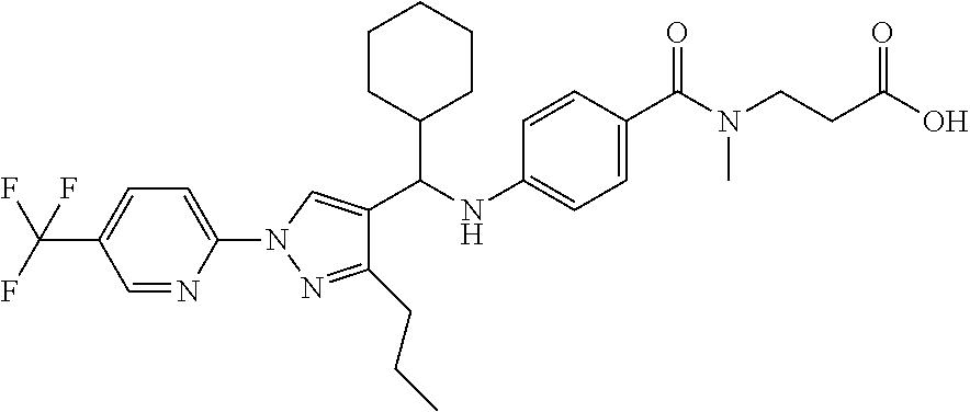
C1(N2N=C(CCC)C(C(C3CCCCC3)NC3=CC=C(C(=O)N(CCC(=O)O)C)C=C3)=C2)=CC=C(C(F)(F)F)C=N1
